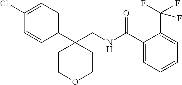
C1(C(NCC2(C3=CC=C(Cl)C=C3)CCOCC2)=O)=CC=CC=C1C(F)(F)F
